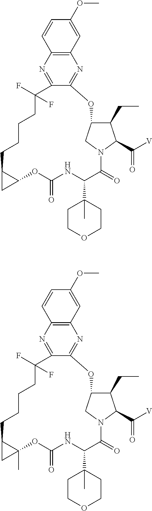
C12=C(N=C3C(=N1)OC1C(CC)C(C([V])=O)N(C(=O)C(C4(C)CCOCC4)NC(=O)OC4C(CCCCC3(F)F)C4)C1)C=CC(OC)=C2.C12=C(N=C3C(=N1)OC1C(CC)C(C([V])=O)N(C(=O)C(C4(C)CCOCC4)NC(=O)OC4(C)C(CCCCC3(F)F)C4)C1)C=CC(OC)=C2
